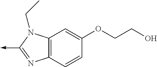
C12=C(N(CC)C(->C)=N1)C=C(OCCO)C=C2
